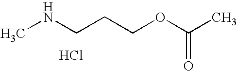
N(CCCOC(C)=O)C.Cl
